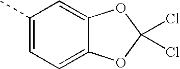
C1(C)=CC=C2C(=C1)OC(Cl)(Cl)O2
